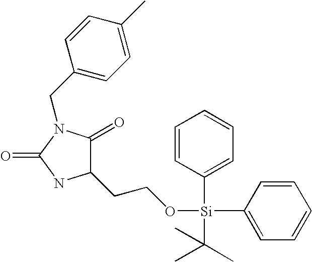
C1(CCO[Si](C2=CC=CC=C2)(C2=CC=CC=C2)C(C)(C)C)C(=O)N(CC2=CC=C(C)C=C2)C(=O)N1
